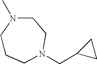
C1CCN(CC2CC2)CCN1C
